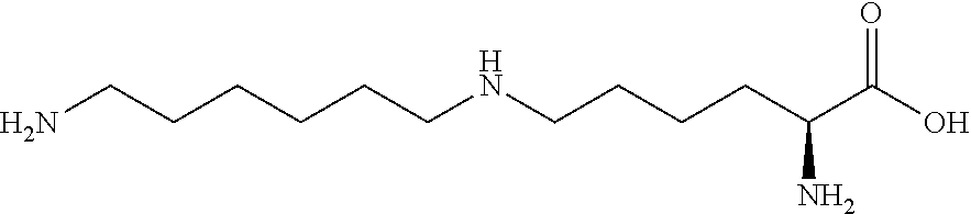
C(CCCCNCCCCC(C(O)=O)N)CN
